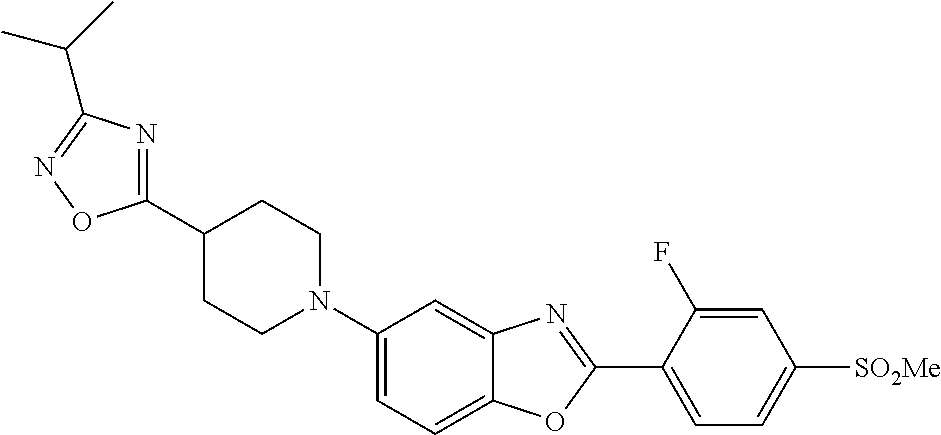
C1(C2=NC(C(C)C)=NO2)CCN(C2=CC=C3C(=C2)N=C(C2=CC=C([SO2Me])C=C2F)O3)CC1
